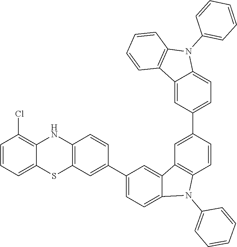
C12=CC(C3=CC4=C(C=C3)N(C3=CC=CC=C3)C3=CC=C(C5=CC6=C(C=C5)NC5=C(Cl)C=CC=C5S6)C=C43)=CC=C1N(C1=CC=CC=C1)C1=C2C=CC=C1
